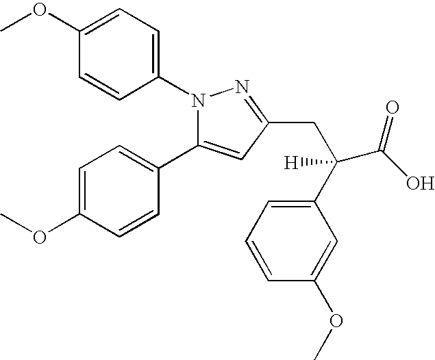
C1(OC)=CC=C(N2C(C3=CC=C(OC)C=C3)=CC(CC(C(O)=O)(C3=CC=CC(OC)=C3)[H])=N2)C=C1
